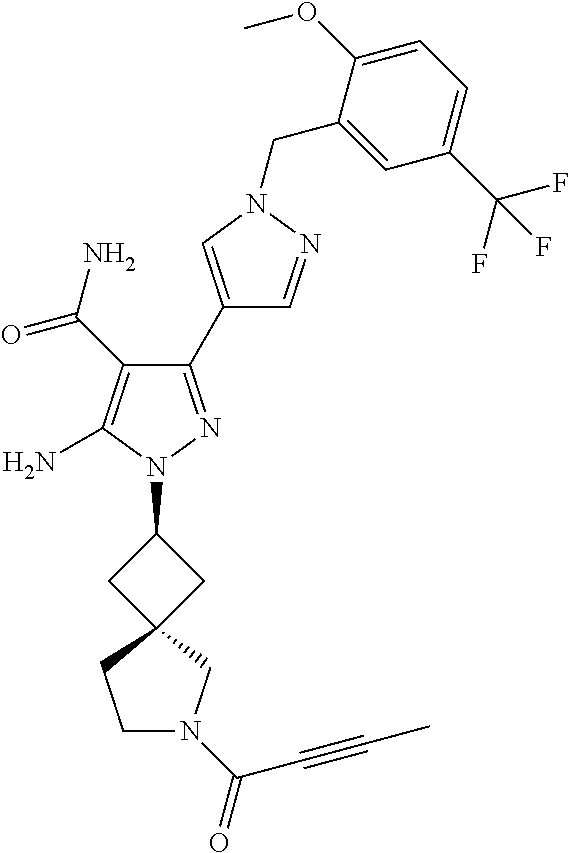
C1(C(=O)N)=C(N)N(C2CC3(C2)CCN(C(=O)C#CC)C3)N=C1C1=CN(CC2=CC(C(F)(F)F)=CC=C2OC)N=C1
